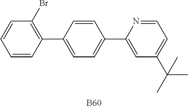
C1=C(C2=C(Br)C=CC=C2)C=CC(C2=CC(C(C)(C)C)=CC=N2)=C1.[B60]
